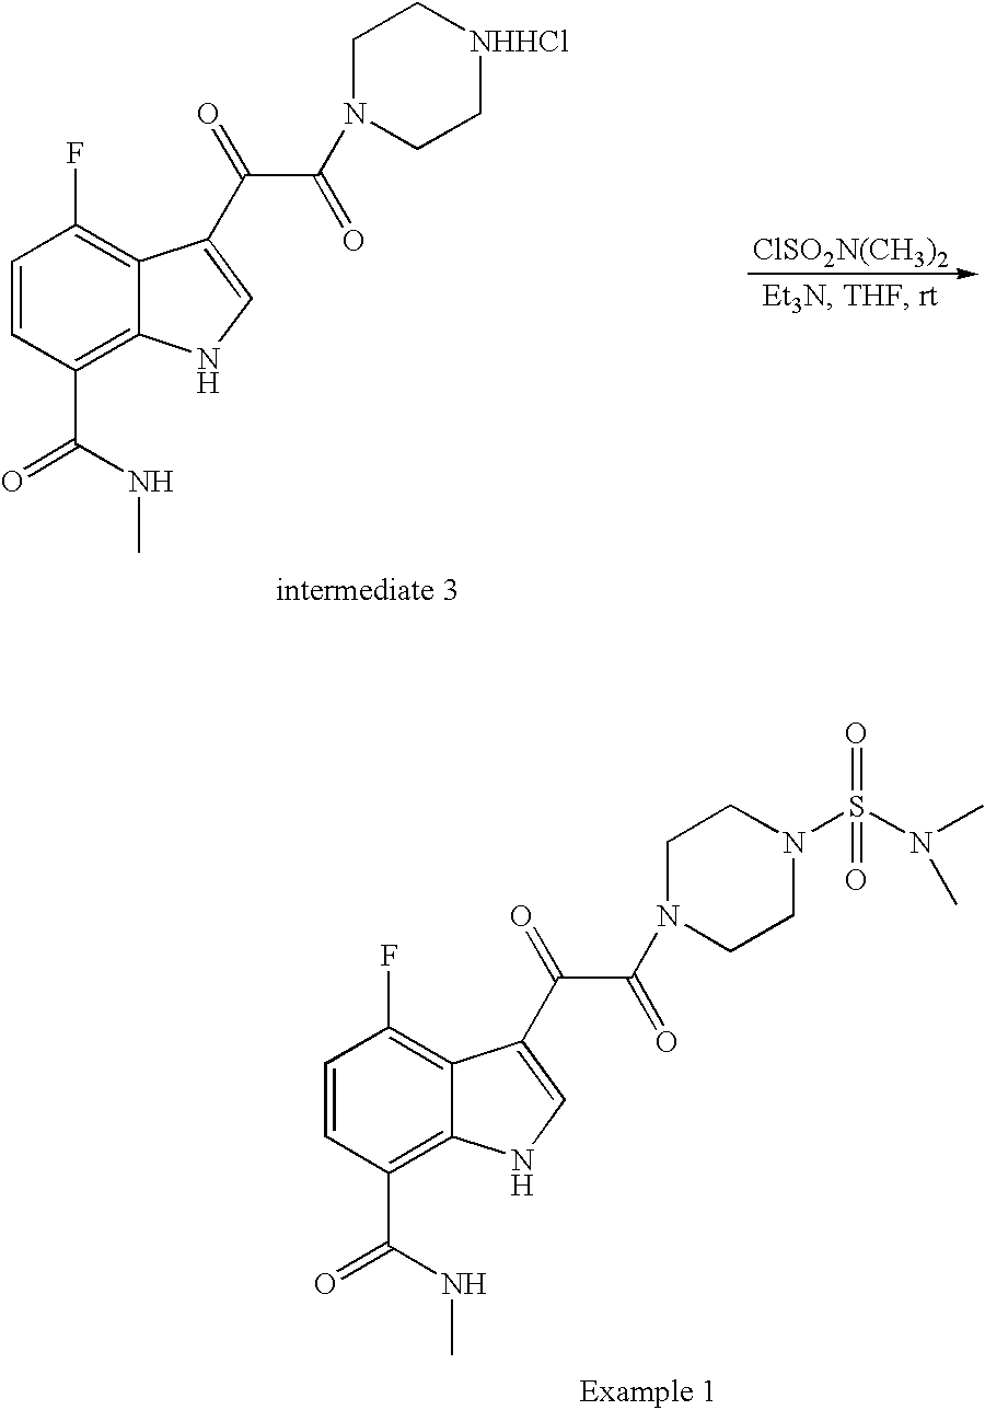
C1=CC(C(=O)NC)=C2C(=C1F)C(C(=O)C(=O)N1CC[NHHCl]CC1)=CN2.[ClSO2N(CH3)2].C1=CC(C(=O)NC)=C2C(=C1F)C(C(=O)C(=O)N1CCN(S(N(C)C)(=O)=O)CC1)=CN2
